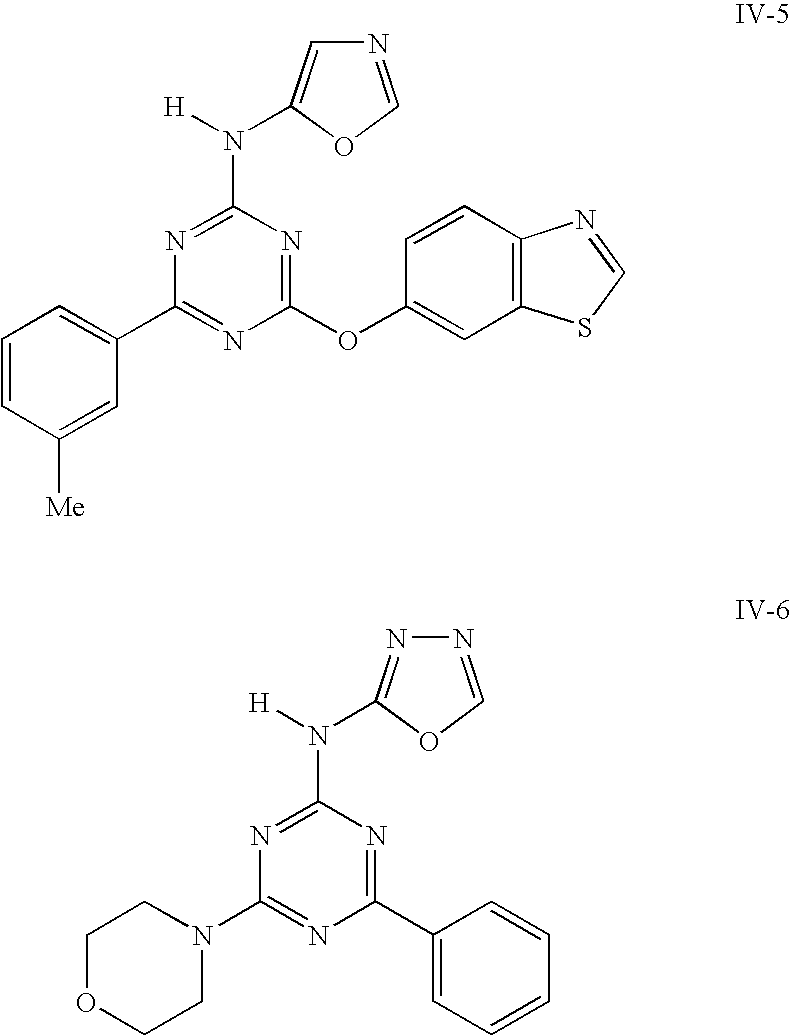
N1=C(N([H])C2=CN=CO2)N=C(OC2=CC3=C(C=C2)N=CS3)N=C1C1=CC=CC([Me])=C1.N1=C(N([H])C2=NN=CO2)N=C(C2=CC=CC=C2)N=C1N1CCOCC1
